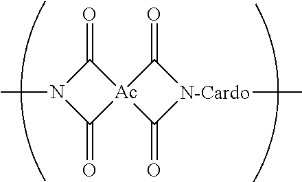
[Ac]12(C(=O)N(C)C1=O)C(=O)[N-Cardo](C)C2=O
